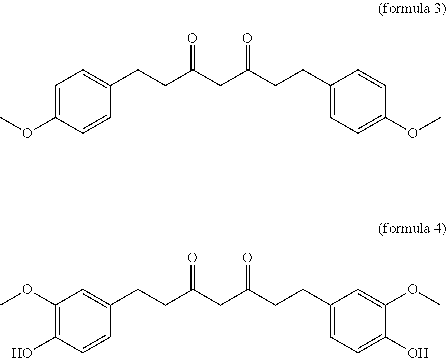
COC1=CC=C(CCC(CC(CCC2=CC=C(OC)C=C2)=O)=O)C=C1.OC1=C(OC)C=C(CCC(CC(CCC2=CC=C(O)C(OC)=C2)=O)=O)C=C1
